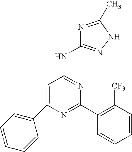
C1=C(C2=CC=CC=C2)N=C(C2=C([CF3])C=CC=C2)N=C1NC1=NNC(C)=N1
